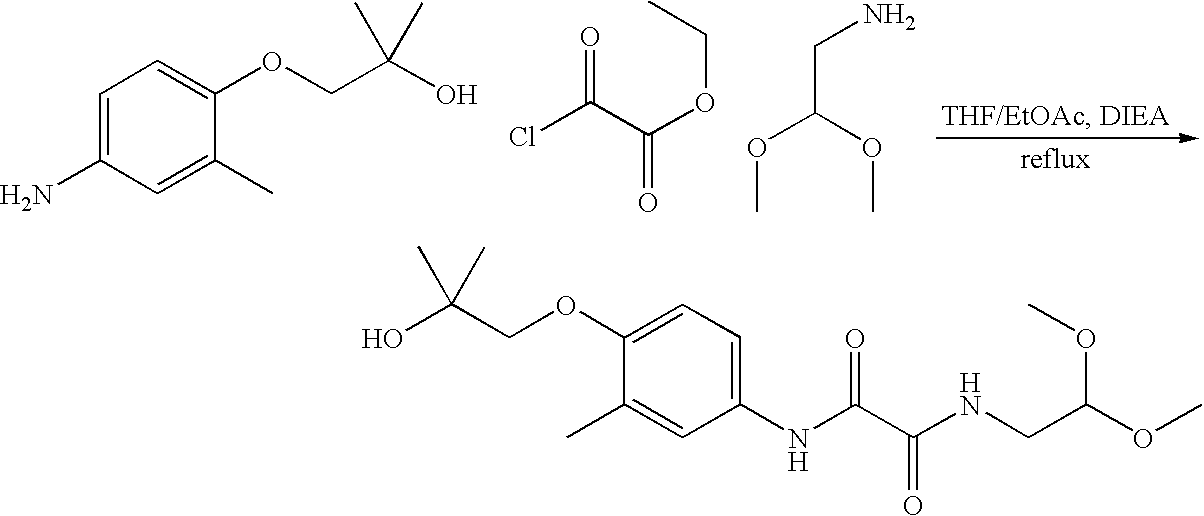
C1=C(N)C=C(C)C(OCC(O)(C)C)=C1.O=C(C(OCC)=O)Cl.C(C(OC)OC)N.OC(COC1=CC=C(NC(=O)C(=O)NCC(OC)OC)C=C1C)(C)C
